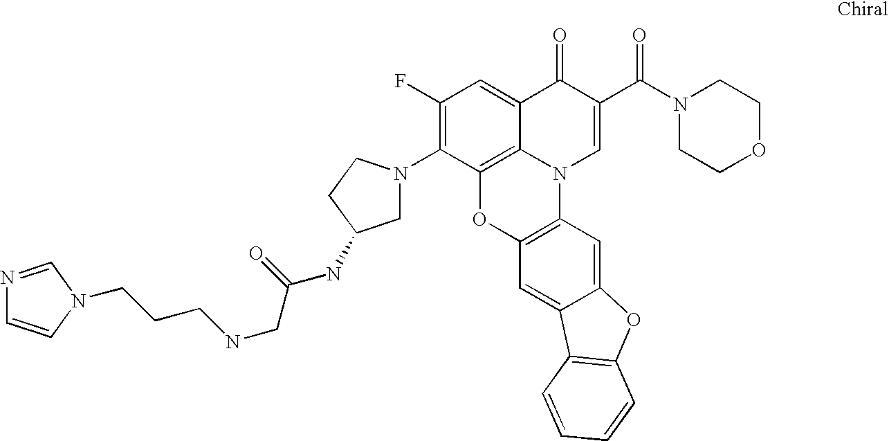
C12=C3C(=CC(F)=C1N1CC(NC(CNCCCN4C=CN=C4)=O)CC1)C(=O)C(C(=O)N1CCOCC1)=CN3C1=C(O2)C=C2C(=C1)OC1=C2C=CC=C1
